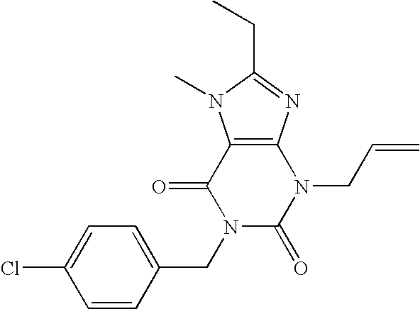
C12=C(N=C(CC)N1C)N(CC=C)C(=O)N(CC1=CC=C(Cl)C=C1)C2=O
